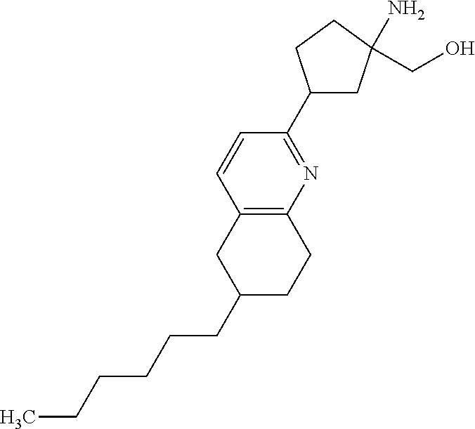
C1=CC2=C(N=C1C1CC(N)(CO)CC1)CCC(CCCCCC)C2
